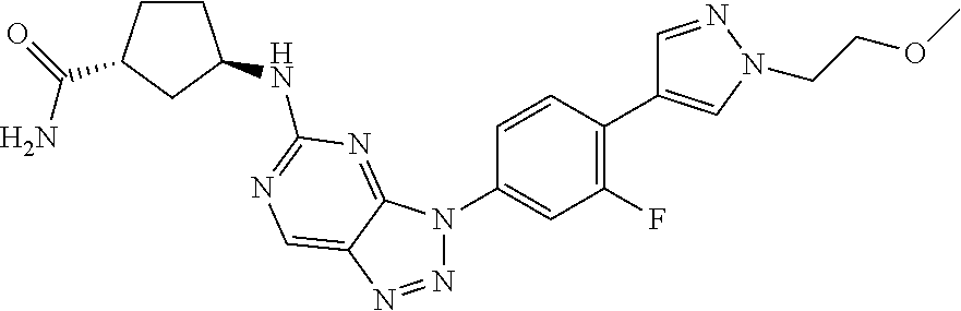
N1=NC2=CN=C(NC3CCC(C(=O)N)C3)N=C2N1C1=CC(F)=C(C2=CN(CCOC)N=C2)C=C1
